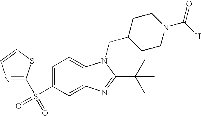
C12=CC(S(=O)(=O)C3=NC=CS3)=CC=C1N(CC1CCN(C(=O)[H])CC1)C(C(C)(C)C)=N2
